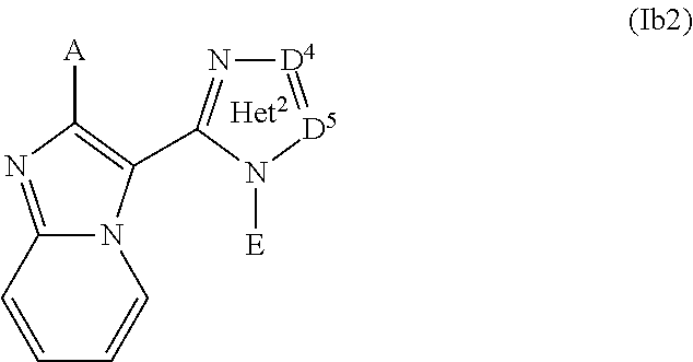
C12=NC([A])=C(C3=N[D4]=[D5]N3[E])N1C=CC=C2
